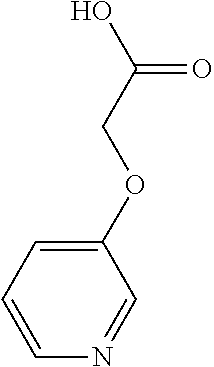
C1=C(OCC(O)=O)C=NC=C1
